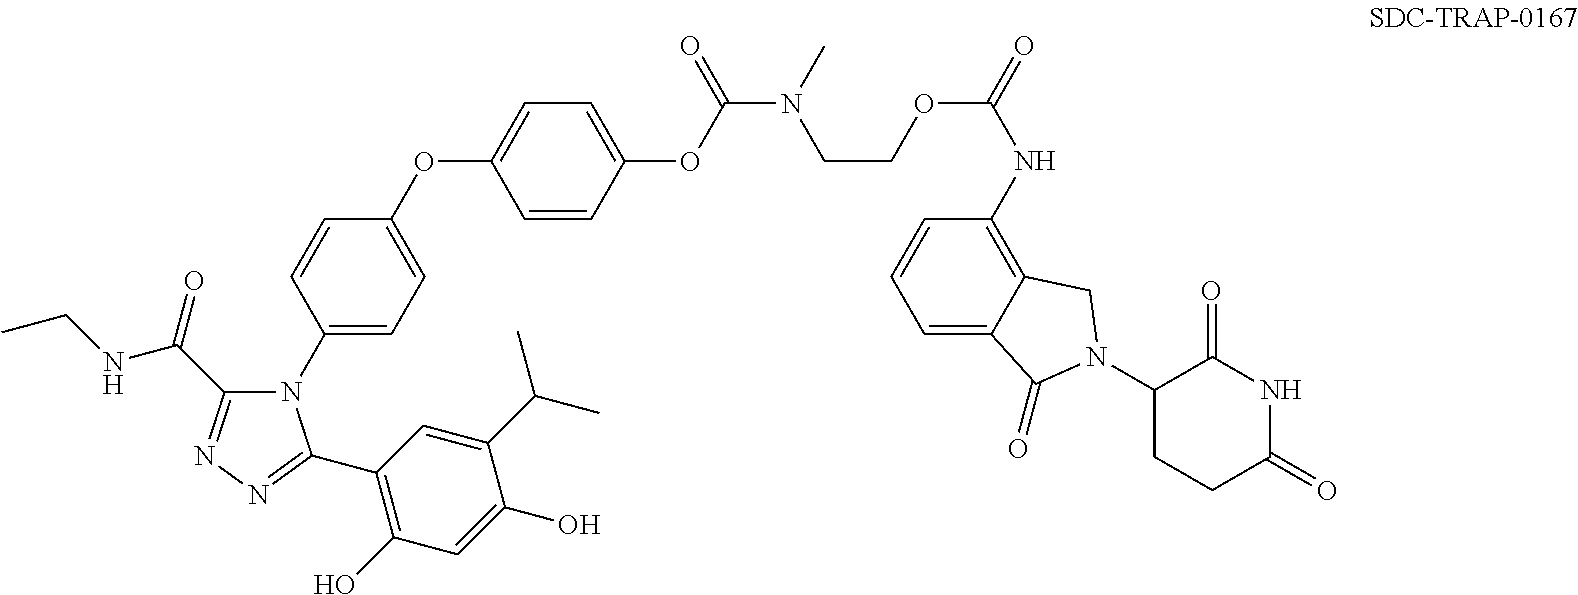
N1(C2=CC=C(OC3=CC=C(OC(=O)N(CCOC(NC4=C5C(=CC=C4)C(=O)N(C4CCC(=O)NC4=O)C5)=O)C)C=C3)C=C2)C(C(NCC)=O)=NN=C1C1=C(O)C=C(O)C(C(C)C)=C1
